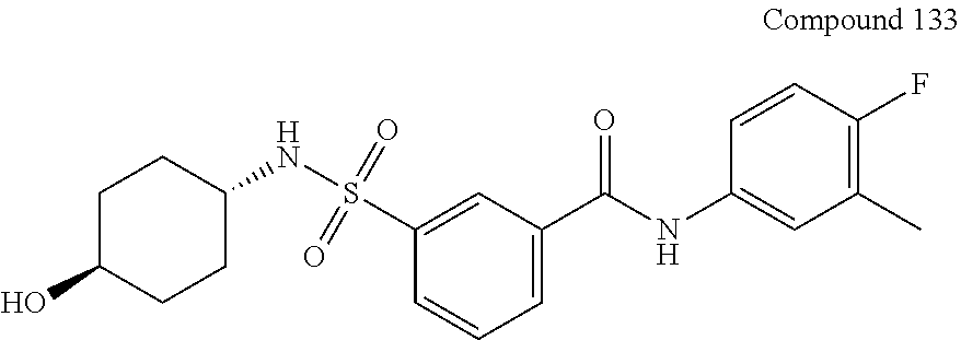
C1(C(NC2=CC(C)=C(F)C=C2)=O)=CC=CC(S(NC2CCC(O)CC2)(=O)=O)=C1
